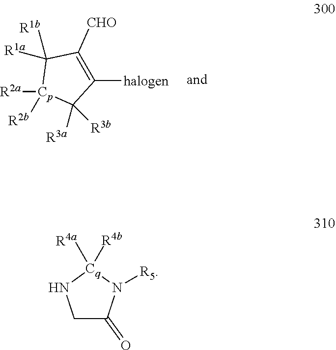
C1([halogen])=C([CHO])C([R1b])([R1a])[Cp]([R2a])([R2b])C1([R3a])[R3b].C1C(=O)N([R5])[Cq]([R4a])([R4b])N1
